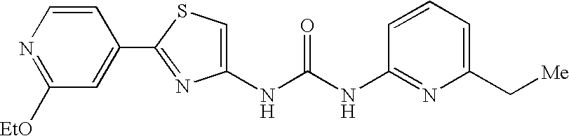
C1(C2=CC([EtO])=NC=C2)=NC(NC(NC2=NC(C[Me])=CC=C2)=O)=CS1
